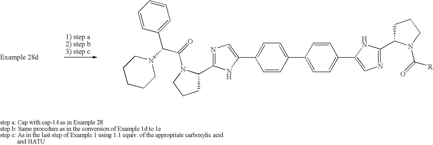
C1C(C2=NC=C(C3=CC=C(C4=CC=C(C5=CN=C(C6CCCN6C(=O)[R])N5)C=C4)C=C3)N2)N(C(=O)C(N2CCCCC2)C2=CC=CC=C2)CC1
